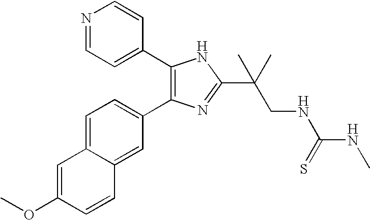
COC1=CC2=CC=C(C3=C(C4=CC=NC=C4)NC(C(CNC(NC)=S)(C)C)=N3)C=C2C=C1
